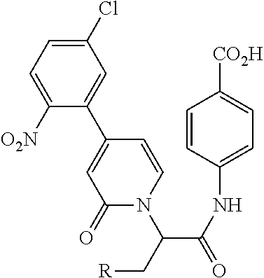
C1(Cl)=CC=C([O2N])C(C2=CC(=O)N(C(C[R])C(NC3=CC=C([CO2H])C=C3)=O)C=C2)=C1
